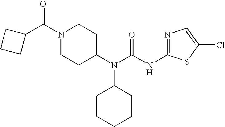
N1=C(NC(N(C2CCN(C(C3CCC3)=O)CC2)C2CCCCC2)=O)SC(Cl)=C1
